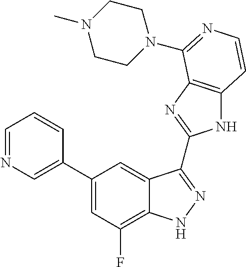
C1=C(C2=CC(F)=C3C(=C2)C(C2=NC4=C(N2)C=CN=C4N2CCN(C)CC2)=NN3)C=CC=N1
